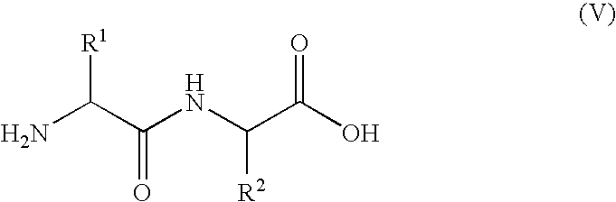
C(NC(C(N)[R1])=O)(C(=O)O)[R2]
